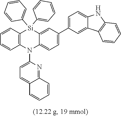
C12=C(N(C3=CC=C4C(=N3)C=CC=C4)C3=CC=C(C4=CC=C5C(=C4)C4=C(N5)C=CC=C4)C=C3[Si]1(C1=CC=CC=C1)C1=CC=CC=C1)C=CC=C2
